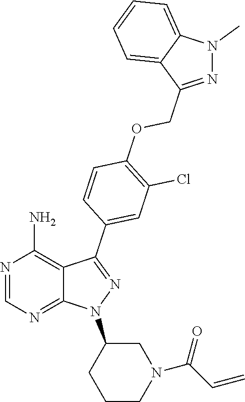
N1=CN=C2C(=C1N)C(C1=CC(Cl)=C(OCC3=NN(C)C4=CC=CC=C34)C=C1)=NN2C1CN(C(C=C)=O)CCC1
